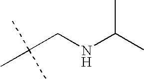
C(CNC(C)C)(C)(C)C
